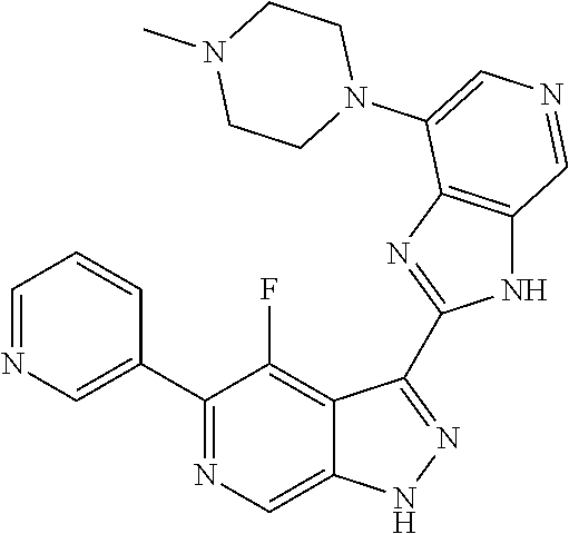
C1(C2=CN=CC=C2)=NC=C2C(=C1F)C(C1=NC3=C(N1)C=NC=C3N1CCN(C)CC1)=NN2
